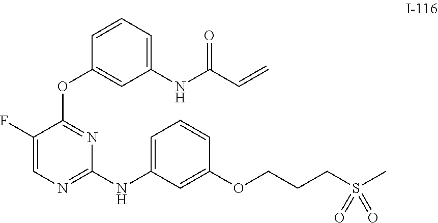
C1(F)=CN=C(NC2=CC=CC(OCCCS(C)(=O)=O)=C2)N=C1OC1=CC(NC(C=C)=O)=CC=C1
